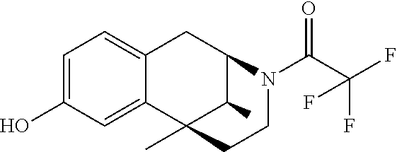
C1=C(O)C=C2C(=C1)CC1C(C)C2(C)CCN1C(C(F)(F)F)=O
